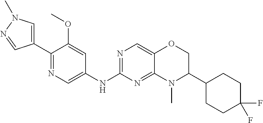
C1(C2=NC=C(NC3=NC=C4C(=N3)N(C)C(C3CCC(F)(F)CC3)CO4)C=C2OC)=CN(C)N=C1
